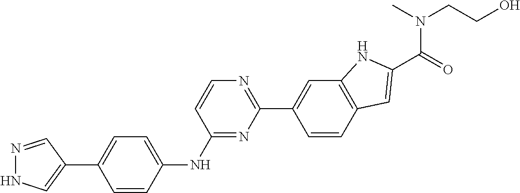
C1=CC(NC2=NC(C3=CC4=C(C=C3)C=C(C(=O)N(C)CCO)N4)=NC=C2)=CC=C1C1=CNN=C1
